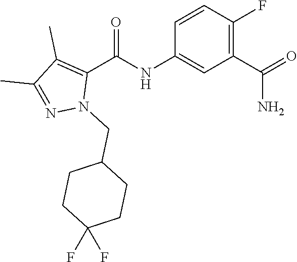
C1=CC(F)=C(C(N)=O)C=C1NC(C1=C(C)C(C)=NN1CC1CCC(F)(F)CC1)=O
